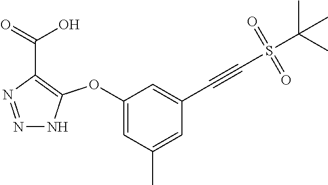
C1(OC2=C(C(=O)O)N=NN2)=CC(C)=CC(C#CS(C(C)(C)C)(=O)=O)=C1
